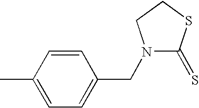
C1=CC(C)=CC=C1CN1C(=S)SCC1
